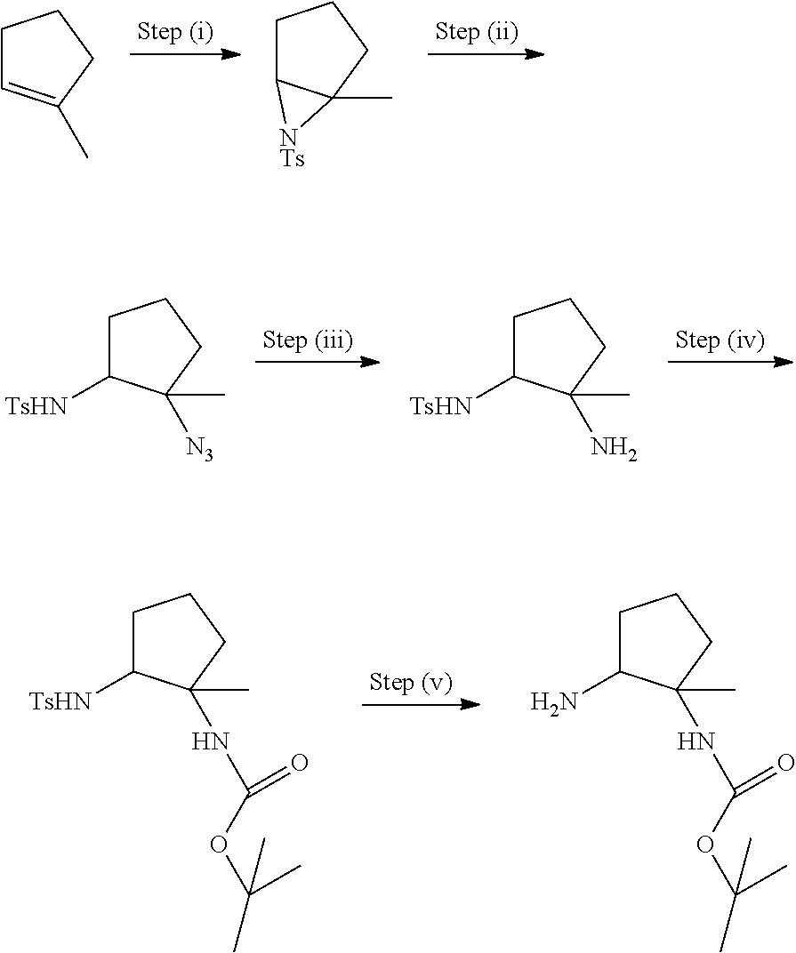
C1C=C(C)CC1.C1C2C(C)(CC1)[NTs]2.C1C([TsHN])C(C)([N3])CC1.C1C([TsHN])C(C)(N)CC1.C1C([TsHN])C(C)(NC(OC(C)(C)C)=O)CC1.C1C(N)C(C)(NC(OC(C)(C)C)=O)CC1
